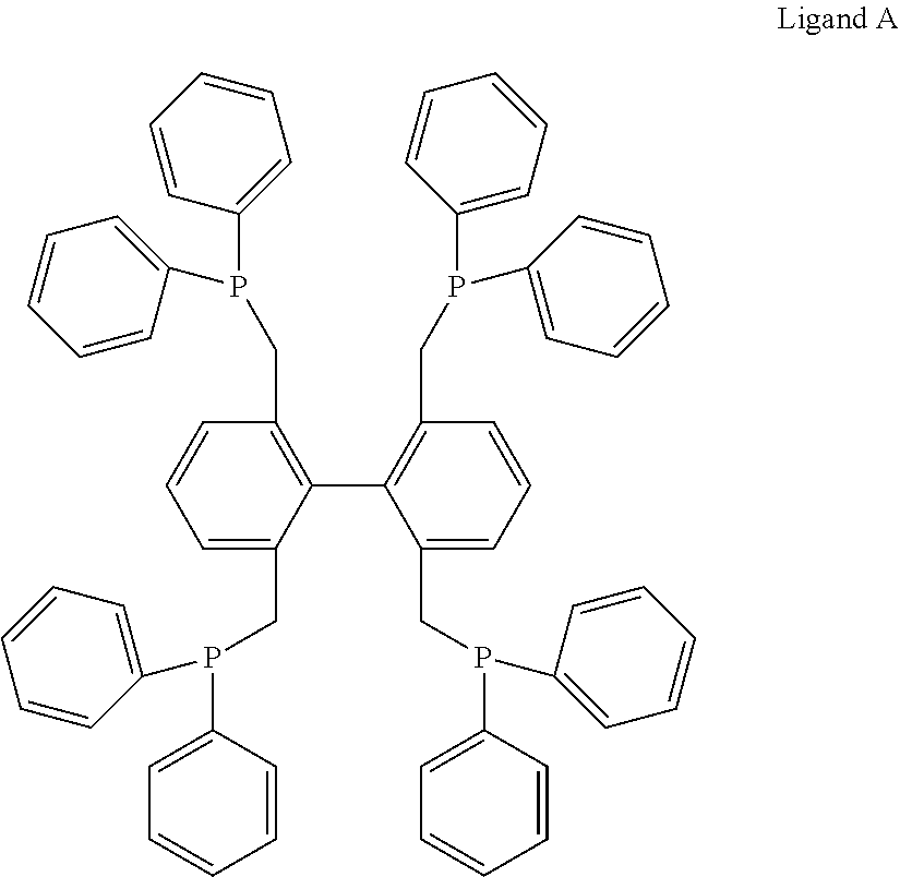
C1=C(CP(C2=CC=CC=C2)C2=CC=CC=C2)C(C2=C(CP(C3=CC=CC=C3)C3=CC=CC=C3)C=CC=C2CP(C2=CC=CC=C2)C2=CC=CC=C2)=C(CP(C2=CC=CC=C2)C2=CC=CC=C2)C=C1
